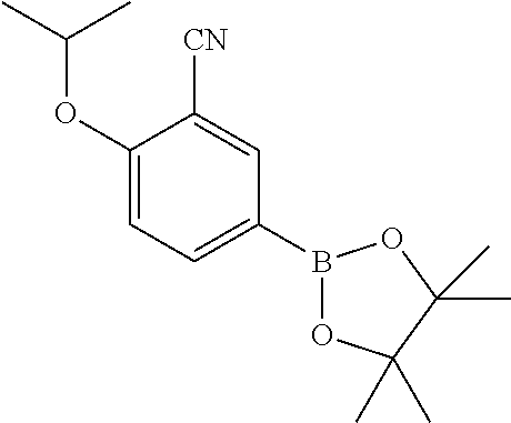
C1(OC(C)C)=CC=C(B2OC(C)(C)C(C)(C)O2)C=C1[CN]
